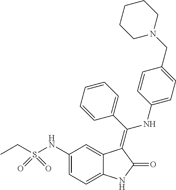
C1(NS(CC)(=O)=O)=CC=C2C(=C1)C(=C(C1=CC=CC=C1)NC1=CC=C(CN3CCCCC3)C=C1)C(=O)N2
